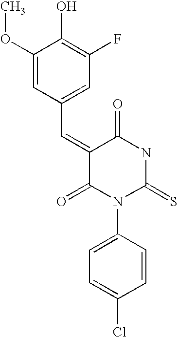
O=C1C(=CC2=CC(F)=C(O)C(OC)=C2)C(=O)N(C2=CC=C(Cl)C=C2)C(=S)N1
